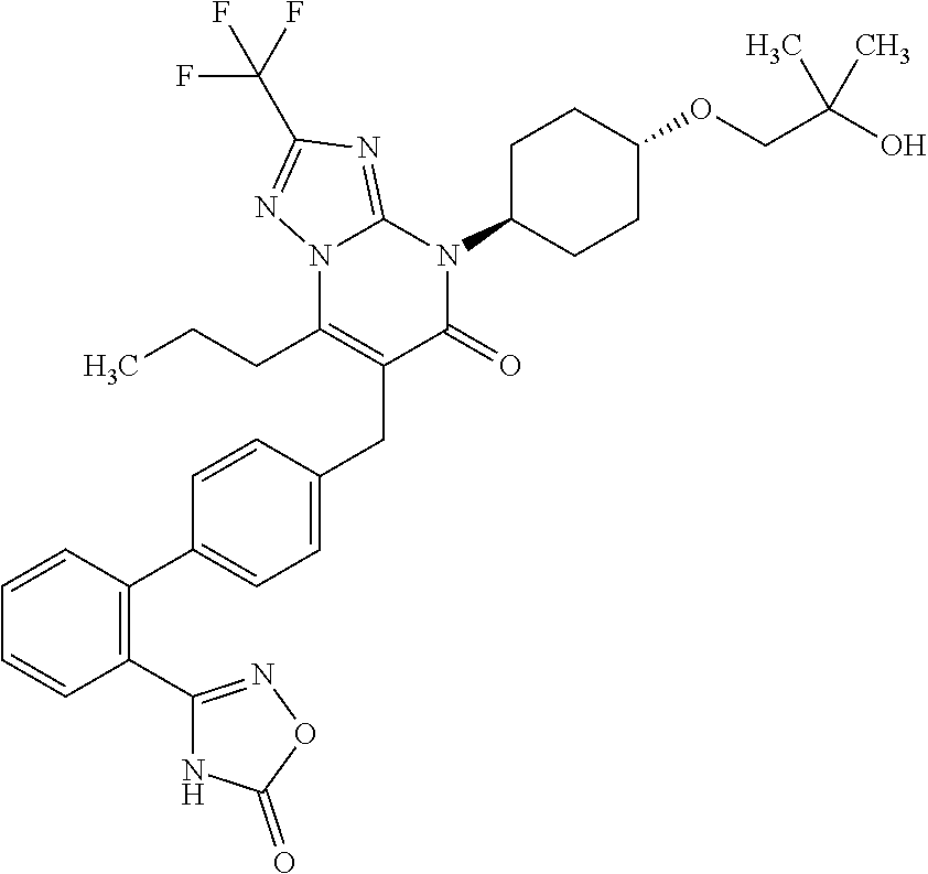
C1=CC=CC(C2=NOC(=O)N2)=C1C1=CC=C(CC2=C(CCC)N3C(=NC(C(F)(F)F)=N3)N(C3CCC(OCC(O)(C)C)CC3)C2=O)C=C1
